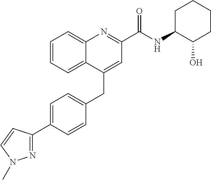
C1=C(C2=NN(C)C=C2)C=CC(CC2=CC(C(NC3C(O)CCCC3)=O)=NC3=CC=CC=C23)=C1
